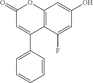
C12=C(C(F)=CC(O)=C1)C(C1=CC=CC=C1)=CC(=O)O2
